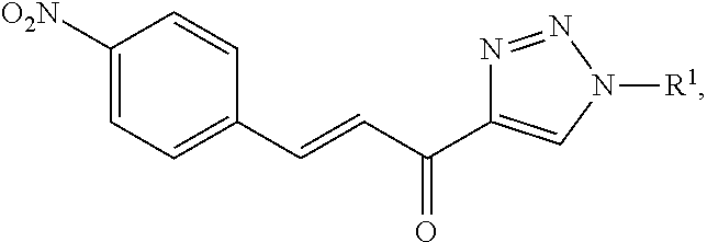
C(=CC1=CC=C([O2N])C=C1)C(C1=CN([R1])N=N1)=O
